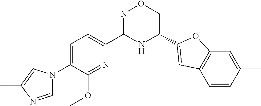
C1=C(N2C=NC(C)=C2)C(OC)=NC(C2=NOCC(C3=CC4=C(O3)C=C(C)C=C4)N2)=C1
